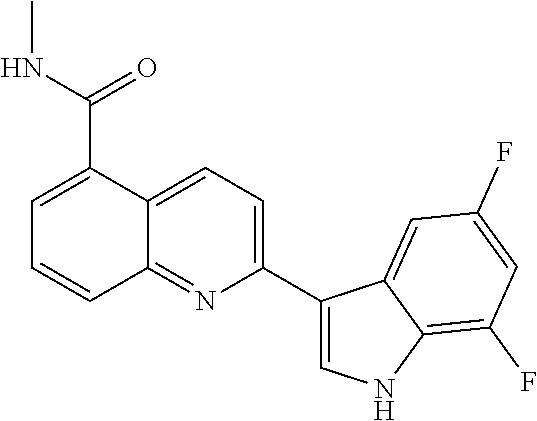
C12=NC(C3=CNC4=C(F)C=C(F)C=C34)=CC=C1C(C(NC)=O)=CC=C2
